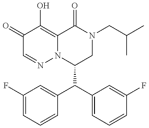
C1(C(C2=CC=CC(F)=C2)C2=CC(F)=CC=C2)CN(CC(C)C)C(=O)C2=C(O)C(=O)C=NN12
